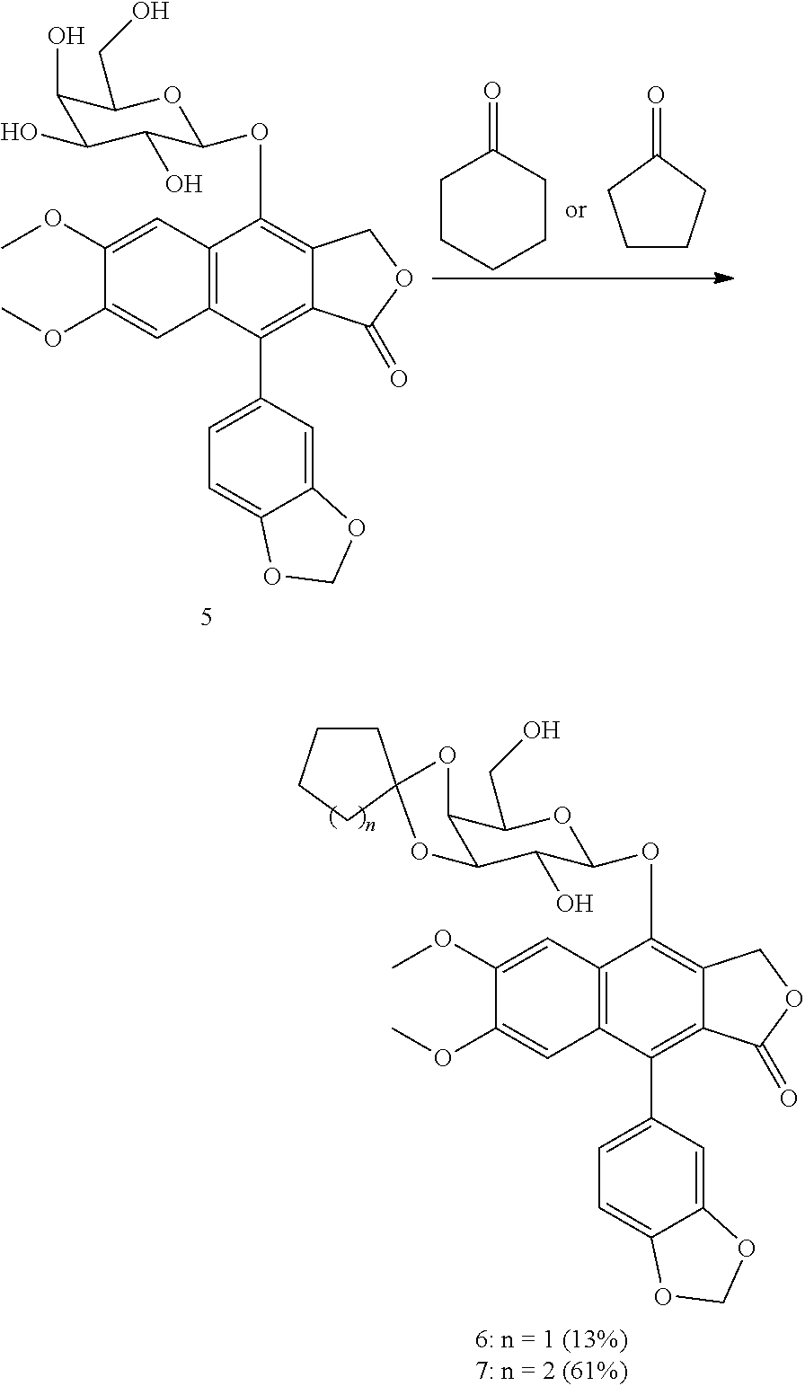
C1CCCCC1=O.C1CCC(=O)C1.C12=C(C(C3=CC=C4C(=C3)OCO4)=C3C(=C1OC1C(O)C(O)C(O)C(CO)O1)COC3=O)C=C(OC)C(OC)=C2.C12=C(C(C3=CC=C4C(=C3)OCO4)=C3C(=C1OC1C(O)C4C(C(CO)O1)OC1(O4)CCCC1)COC3=O)C=C(OC)C(OC)=C2
